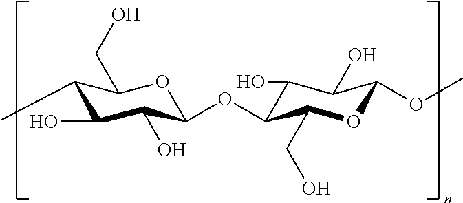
C1(O)C(O)C(OC)OC(CO)C1OC1C(O)C(O)C(C)C(CO)O1
